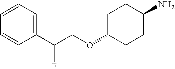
C1(C(COC2CCC(N)CC2)F)=CC=CC=C1
